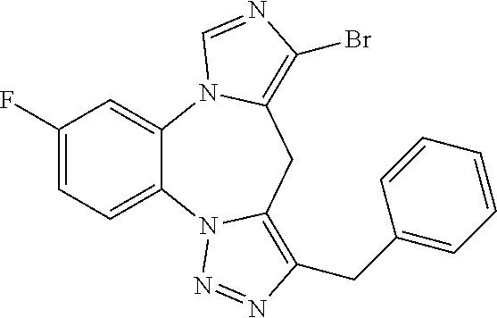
C12=CC(F)=CC=C1N1C(=C(CC3=CC=CC=C3)N=N1)CC1=C(Br)N=CN21
